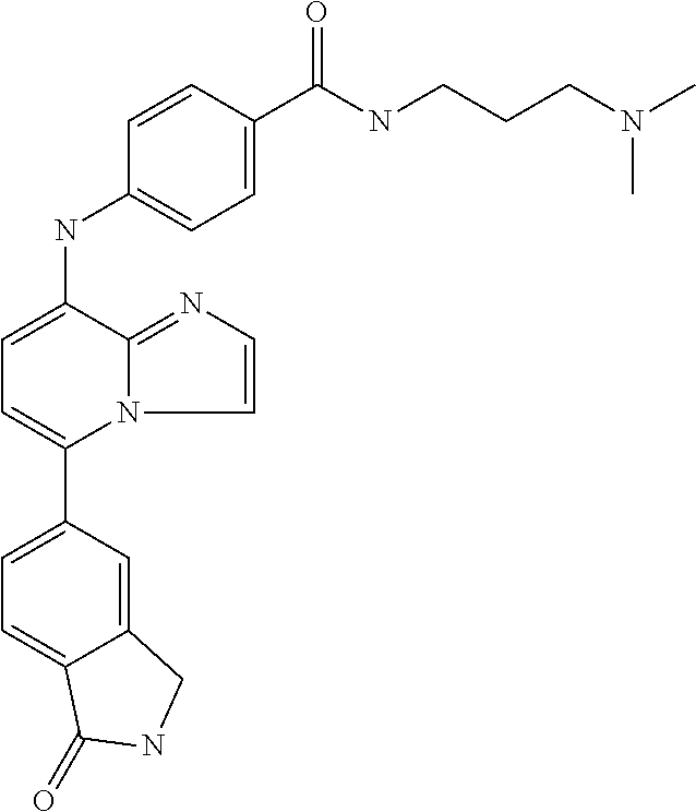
C12=CC(C3=CC=C(NC4=CC=C(C(NCCCN(C)C)=O)C=C4)C4=NC=CN34)=CC=C1C(=O)NC2
